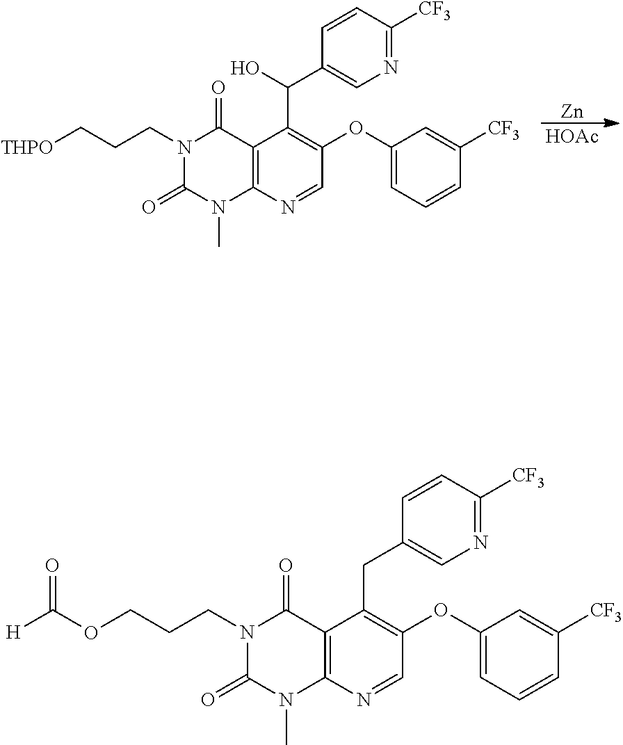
[HOAc].[Zn].C1(OC2=CC=CC([CF3])=C2)=C(C(O)C2=CN=C([CF3])C=C2)C2=C(N=C1)N(C)C(=O)N(CCC[THPO])C2=O.C1(OC2=CC=CC([CF3])=C2)=C(CC2=CN=C([CF3])C=C2)C2=C(N=C1)N(C)C(=O)N(CCCOC([H])=O)C2=O
